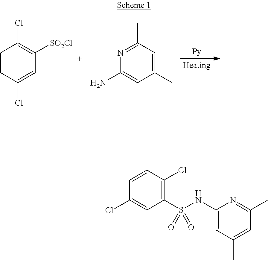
C1=CC(Cl)=CC([SO2Cl])=C1Cl.N1=C(C)C=C(C)C=C1N.C1(S(NC2=CC(C)=CC(C)=N2)(=O)=O)=C(Cl)C=CC(Cl)=C1
